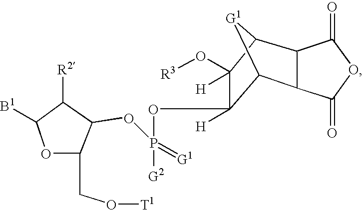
C12C(OP([G2])(OC3C([R2])C([B1])OC3CO[T1])=[G1])([H])C(O[R3])([H])C([G1]1)C1C2C(=O)OC1=O
